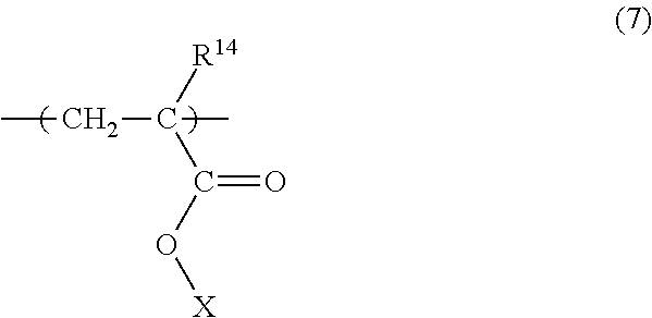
C(C)C(C)(C(=O)O[X])[R14]
